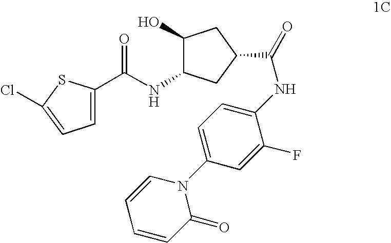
C1(O)C(NC(C2=CC=C(Cl)S2)=O)CC(C(=O)NC2=CC=C(N3C=CC=CC3=O)C=C2F)C1
